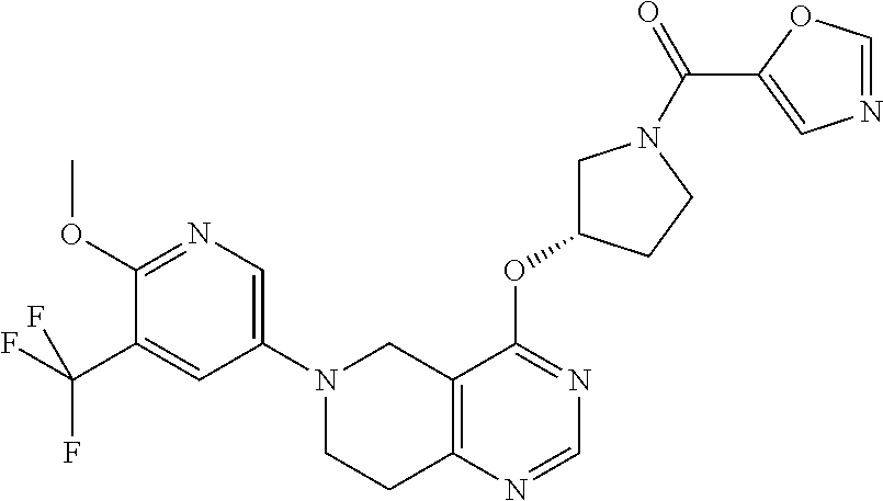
C12=C(N=CN=C1OC1CN(C(=O)C3=CN=CO3)CC1)CCN(C1=CN=C(OC)C(C(F)(F)F)=C1)C2
